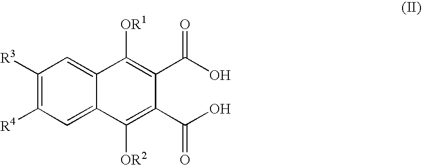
C1([R3])=C([R4])C=C2C(=C1)C([OR1])=C(C(O)=O)C(C(O)=O)=C2[OR2]
